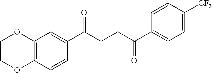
C12=C(C=CC(C(CCC(C3=CC=C([CF3])C=C3)=O)=O)=C1)OCCO2
